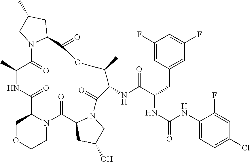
C1OCCN2C1C(=O)NC(C)C(=O)N1C(C(=O)OC(C)C(NC(C(NC(=O)NC3=CC=C(Cl)C=C3F)CC3=CC(F)=CC(F)=C3)=O)C(=O)N3C(C2=O)CC(O)C3)CC(C)C1
